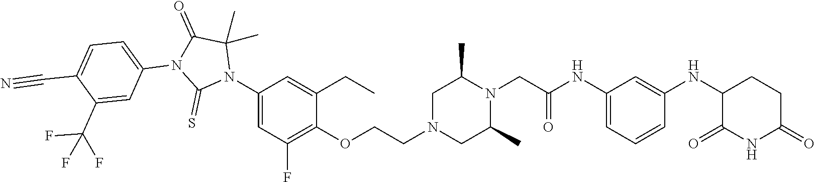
C1(N2C(C)(C)C(=O)N(C3=CC=C(C#N)C(C(F)(F)F)=C3)C2=S)=CC(F)=C(OCCN2CC(C)N(CC(=O)NC3=CC=CC(NC4C(=O)NC(=O)CC4)=C3)C(C)C2)C(CC)=C1
